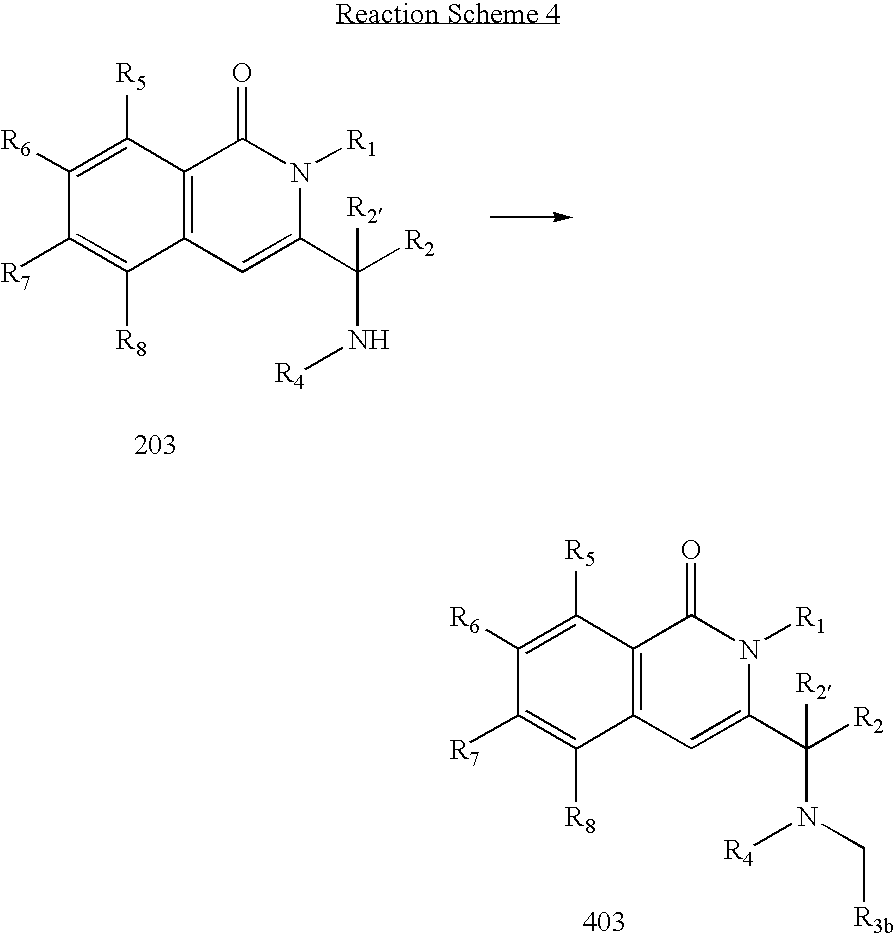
C1([R5])=C([R6])C([R7])=C([R8])C2=C1C(=O)N([R1])C(C([R2])([R2])N([R4])C[R3b])=C2.C1([R5])=C([R6])C([R7])=C([R8])C2=C1C(=O)N([R1])C(C([R2])([R2])N[R4])=C2
